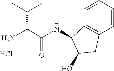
Cl.NC(C(NC1C2=C(C=CC=C2)CC1O)=O)C(C)C
